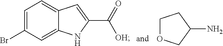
C1=C(Br)C=C2C(=C1)C=C(C(=O)[OH])N2.C1(N)COCC1
